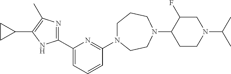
C1(C2=CC=CC(N3CCCN(C4CCN(C(C)C)CC4F)CC3)=N2)=NC(C)=C(C2CC2)N1
